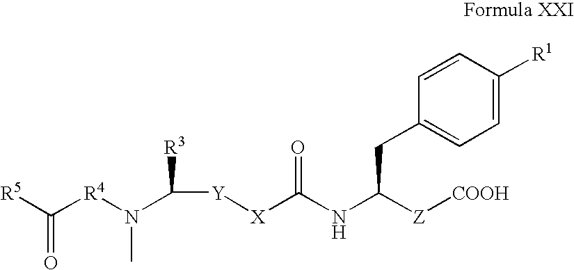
C1=CC([R1])=CC=C1CC(NC([X][Y]C([R3])N([R4]C([R5])=O)C)=O)[Z][COOH]
